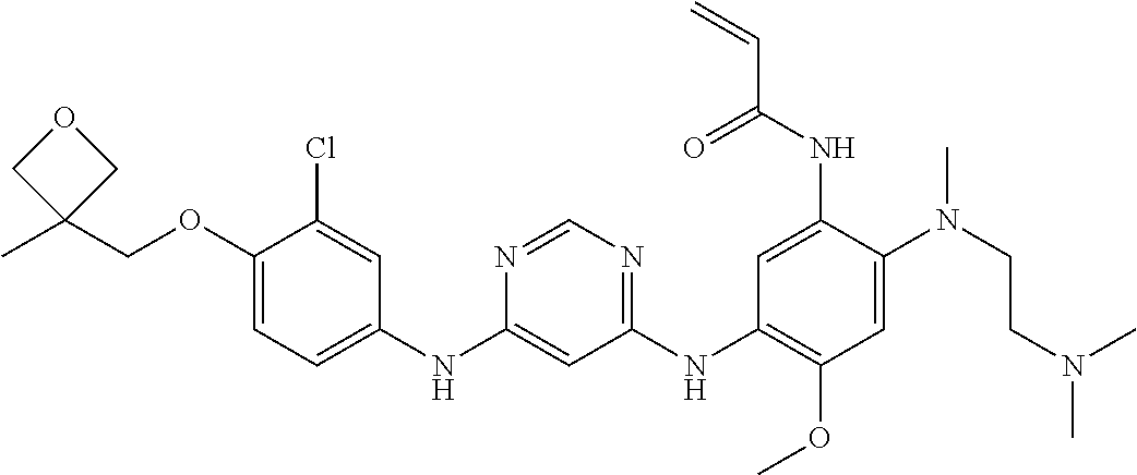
C1(NC2=CC=C(OCC3(C)COC3)C(Cl)=C2)=CC(NC2=C(OC)C=C(N(CCN(C)C)C)C(NC(C=C)=O)=C2)=NC=N1
